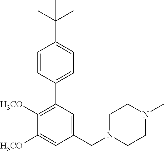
C1=CC(C2=C([H3CO])C([H3CO])=CC(CN3CCN(C)CC3)=C2)=CC=C1C(C)(C)C
